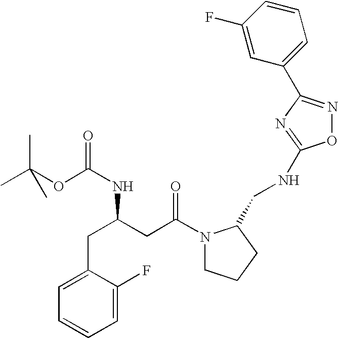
CC(OC(NC(CC(N1CCCC1CNC1=NC(C2=CC=CC(F)=C2)=NO1)=O)CC1=CC=CC=C1F)=O)(C)C
